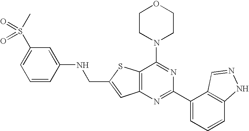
C1CN(C2=NC(C3=CC=CC4=C3C=NN4)=NC3=C2SC(CNC2=CC(S(C)(=O)=O)=CC=C2)=C3)CCO1
